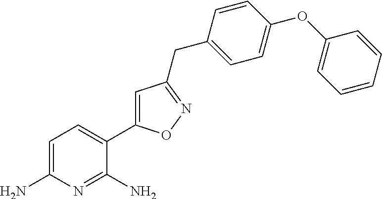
C1=C(N)N=C(N)C(C2=CC(CC3=CC=C(OC4=CC=CC=C4)C=C3)=NO2)=C1
